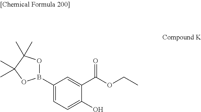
C1(B2OC(C)(C)C(C)(C)O2)=CC=C(O)C(C(OCC)=O)=C1
